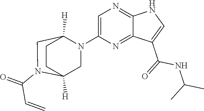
C1(N2C3([H])CCC([H])(C2)N(C(=O)C=C)C3)=CN=C2C(=N1)C(C(NC(C)C)=O)=CN2
